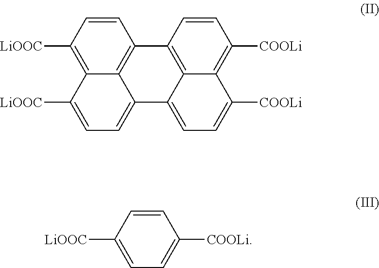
C1=CC([LiOOC])=C2C3=C1C1=C4C(=CC=C([COOLi])C4=C([COOLi])C=C1)C3=CC=C2[LiOOC].C1=CC([LiOOC])=CC=C1[COOLi]
